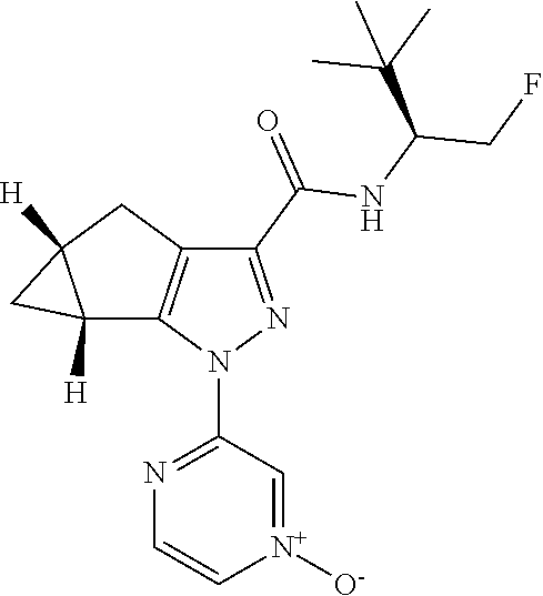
[N+]1([O-])=CC(N2N=C(C(=O)NC(CF)C(C)(C)C)C3=C2C2([H])C([H])(C3)C2)=NC=C1
